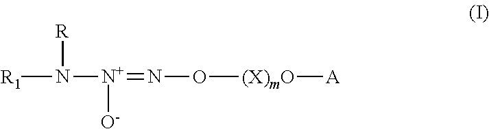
[R1]N([N+](=NO[(X)mO][A])[O-])[R]
